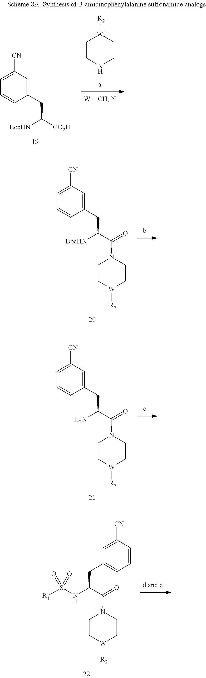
C1CNCC[W]1[R2].C1=CC(CC([BocHN])[CO2H])=CC([CN])=C1.C1CN(C(C(CC2=CC([CN])=CC=C2)[BocHN])=O)CC[W]1[R2].C1CN(C(C(CC2=CC([CN])=CC=C2)N)=O)CC[W]1[R2].C1CN(C(C(CC2=CC=CC([CN])=C2)NS([R1])(=O)=O)=O)CC[W]1[R2]
